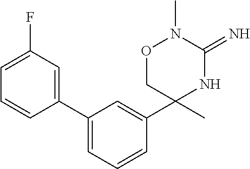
C1(C2=CC(F)=CC=C2)=CC=CC(C2(C)NC(=N)N(C)OC2)=C1
